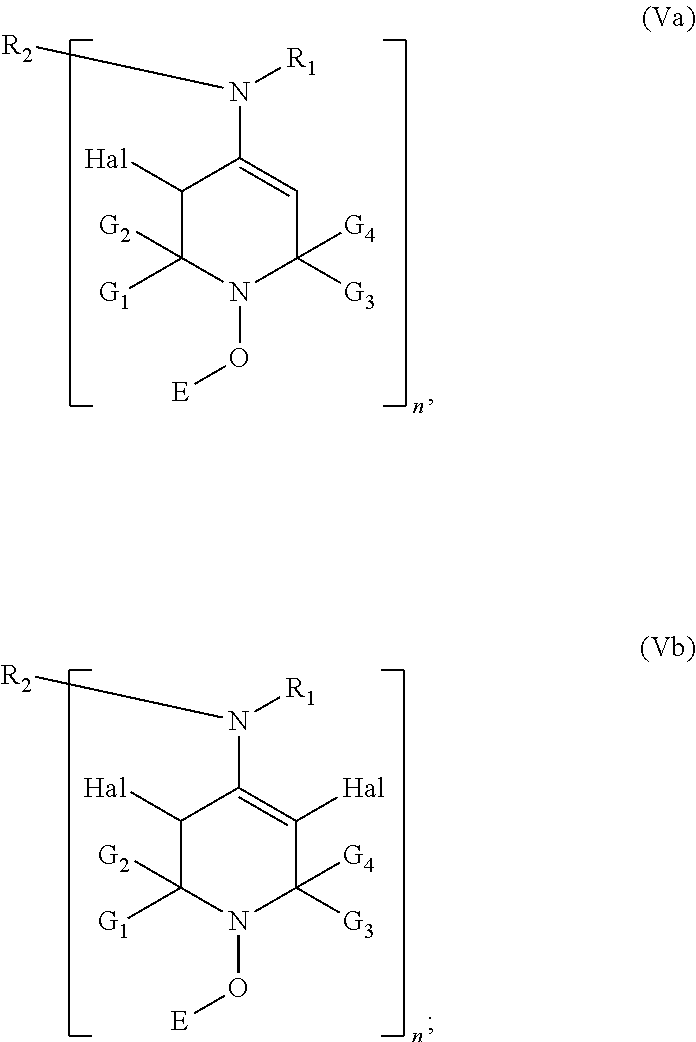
C1([Hal])C([G2])([G1])N(O[E])C([G3])([G4])C=C1N([R2])[R1].C1([Hal])C([G2])([G1])N(O[E])C([G3])([G4])C([Hal])=C1N([R2])[R1]
